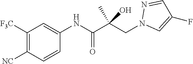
C1([F3C])=C([NC])C=CC(NC(C(CN2C=C(F)C=N2)(C)O)=O)=C1
